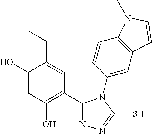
C1(C2=C(O)C=C(O)C(CC)=C2)=NN=C(S)N1C1=CC2=C(C=C1)N(C)C=C2
